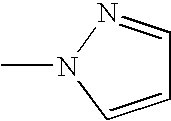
C1=CN(C)N=C1
